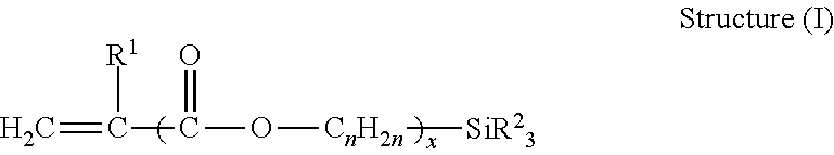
C=C([R1])C(=O)O[CnH2n][SiR23]
